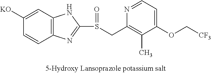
C12=C(C=C([KO])C=C1)NC(S(=O)CC1=C(C)C(OC[CF3])=CC=N1)=N2
